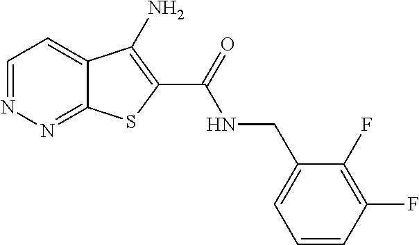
C1=NN=C2C(=C1)C(N)=C(C(=O)NCC1=CC=CC(F)=C1F)S2
